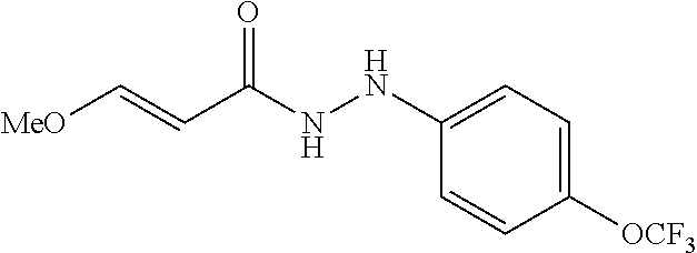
C1([OCF3])=CC=C(NNC(C=C[MeO])=O)C=C1
